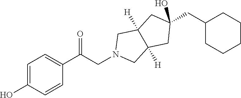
C1=C(O)C=CC(C(CN2CC3([H])C([H])(C2)CC(CC2CCCCC2)(O)C3)=O)=C1
